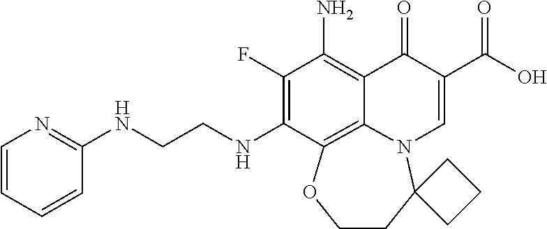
C1(F)=C(NCCNC2=NC=CC=C2)C2=C3C(=C1N)C(=O)C(C(=O)O)=CN3C1(CCO2)CCC1
